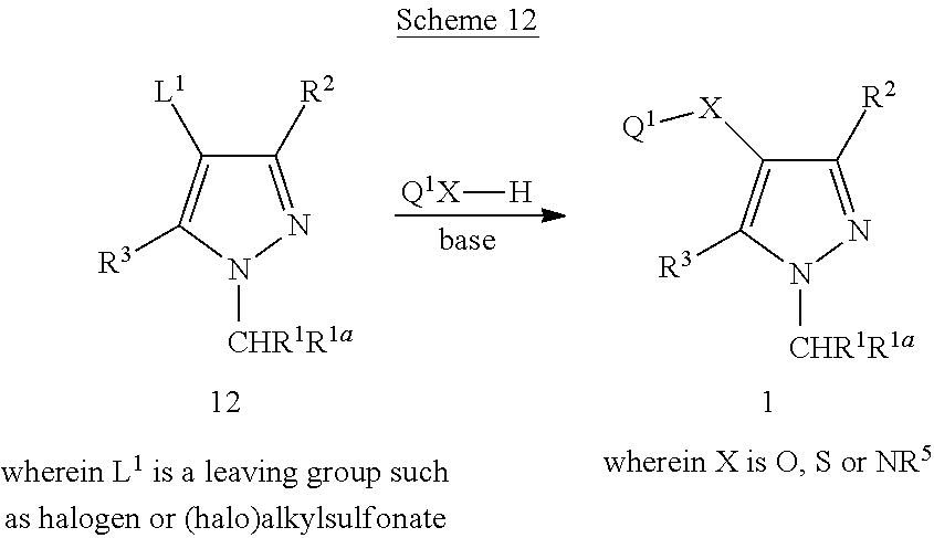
C1([R2])=NN([CHR1R1a])C([R3])=C1[L1].[Q1X][H].C1([R2])=NN([CHR1R1a])C([R3])=C1[X][Q1]
